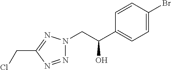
N1=NC(CCl)=NN1CC(O)C1=CC=C(Br)C=C1
